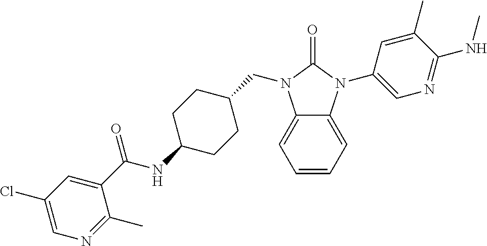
C1=CC=C2C(=C1)N(CC1CCC(NC(C3=CC(Cl)=CN=C3C)=O)CC1)C(=O)N2C1=CN=C(NC)C(C)=C1
